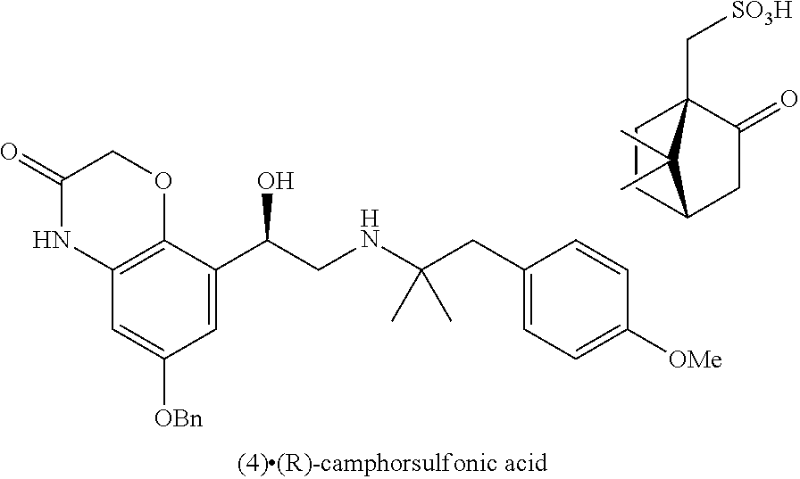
C12=C(C=C([OBn])C=C1C(CNC(CC1=CC=C([OMe])C=C1)(C)C)O)NC(=O)CO2.C1CC2CC(=O)C1(C[SO3H])C2(C)C
